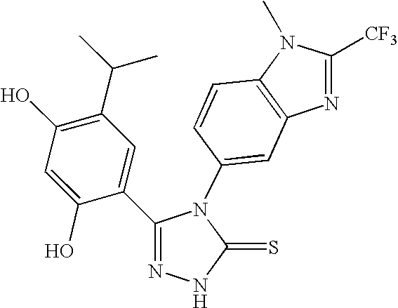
C1(O)=C(C(C)C)C=C(C2=NNC(=S)N2C2=CC3=C(C=C2)N(C)C([CF3])=N3)C(O)=C1
